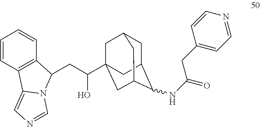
C1=CC2=C(C=C1)C(CC(O)C13CC4CC(C1)C(NC(CC1=CC=NC=C1)=O)C(C3)C4)N1C2=CN=C1
